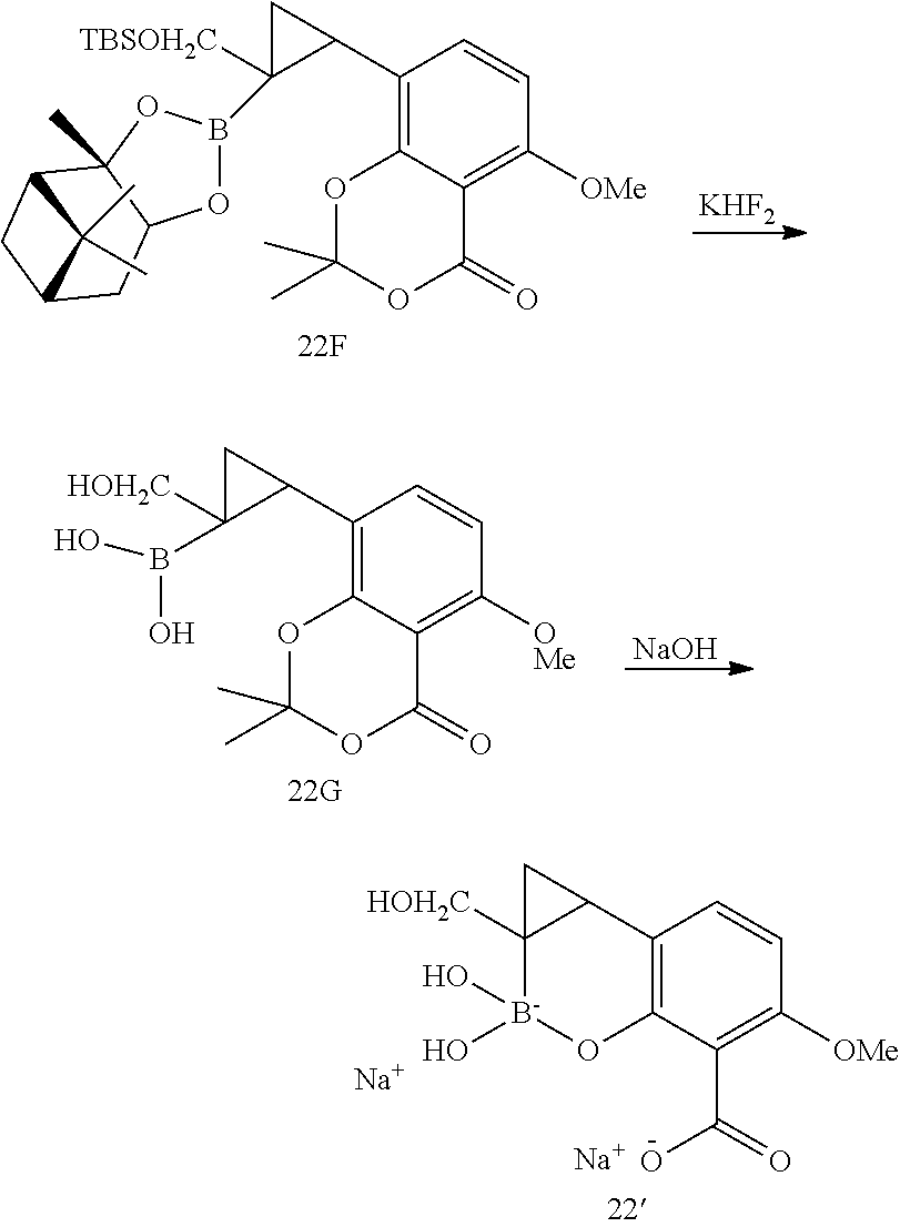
C1(C2C([TBSOH2C])(B3OC4C(C)(O3)C3CC(C4)C3(C)C)C2)=C2C(=C([OMe])C=C1)C(=O)OC(C)(C)O2.[KHF2].C1(C2C([HOH2C])(B(O)O)C2)=C2C(=C([OMe])C=C1)C(=O)OC(C)(C)O2.[NaOH].C12=C(C(C(=O)O)=C([OMe])C=C1)O[B-](O)(O)C1([HOH2C])C2C1.[Na].[Na]
